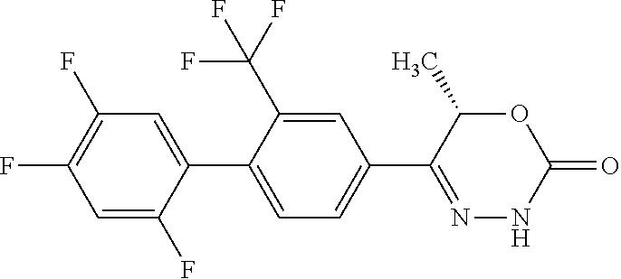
C1(F)=C(F)C=C(C2=CC=C(C3=NNC(=O)OC3C)C=C2C(F)(F)F)C(F)=C1
